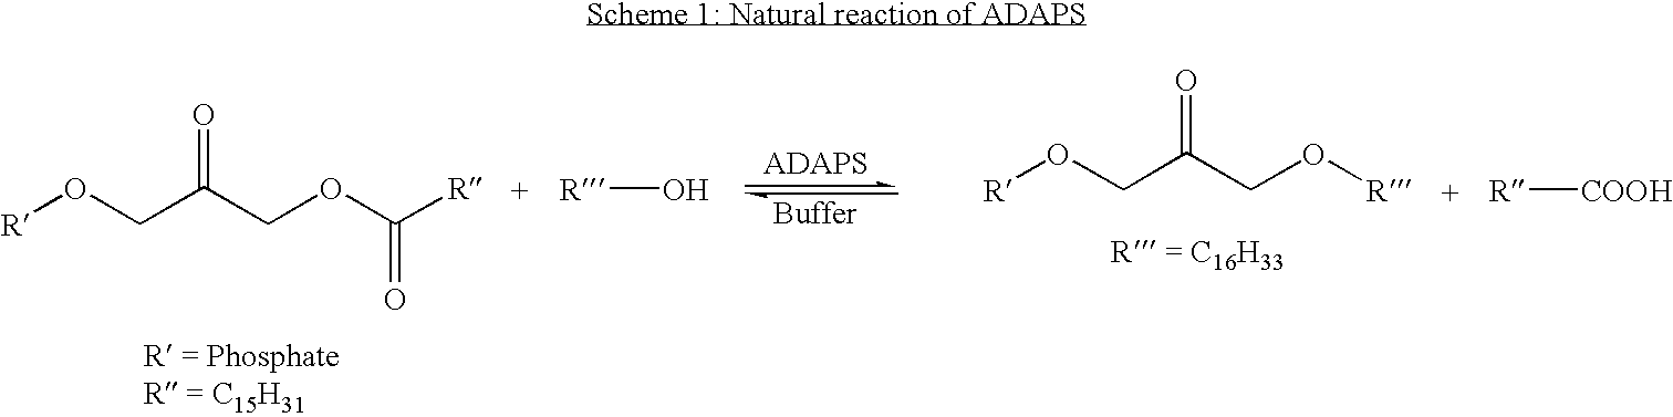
[R]OCC(COC([R])=O)=O.[R]O.[R]OCC(CO[R])=O.[R][COOH]
